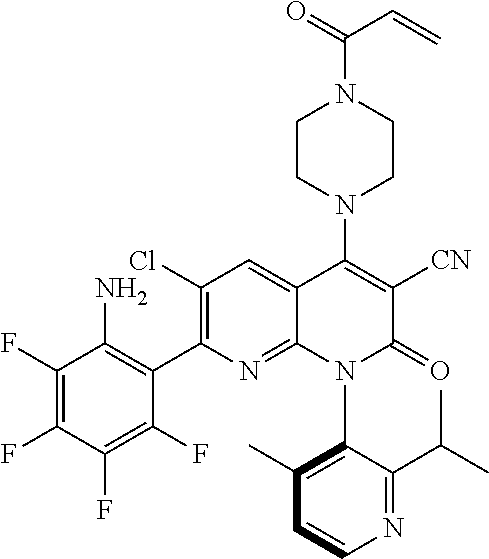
C1(F)=C(F)C(F)=C(F)C(C2=C(Cl)C=C3C(=N2)N(C2=C(C)C=CN=C2C(C)C)C(=O)C([CN])=C3N2CCN(C(=O)C=C)CC2)=C1N
